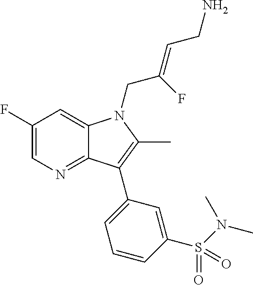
C1(F)=CN=C2C(=C1)N(CC(=CCN)F)C(C)=C2C1=CC=CC(S(=O)(=O)N(C)C)=C1
